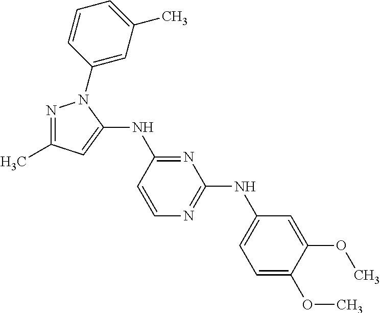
N1=C(C)C=C(NC2=NC(NC3=CC=C(OC)C(OC)=C3)=NC=C2)N1C1=CC(C)=CC=C1
